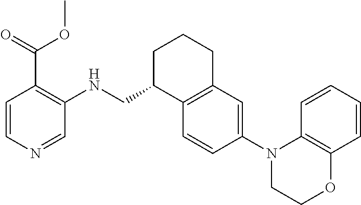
C1=CC(N2C3=C(C=CC=C3)OCC2)=CC2=C1C(CNC1=C(C(OC)=O)C=CN=C1)CCC2
